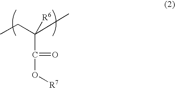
CCC(C)([R6])C(O[R7])=O
